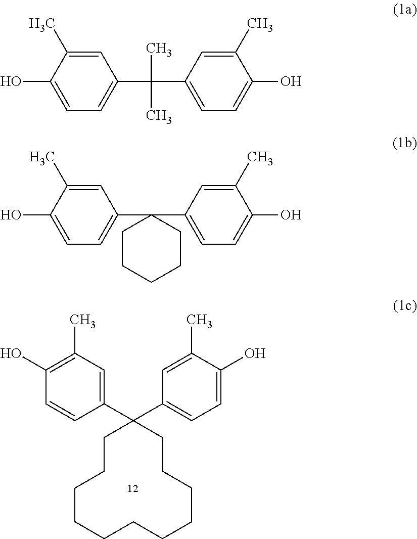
C1(C2(C3=CC=C(O)C(C)=C3)CCCCCCCCCCC2)=CC(C)=C(O)C=C1.C1=C(C)C(O)=CC=C1C(C1=CC=C(O)C(C)=C1)(C)C.C1=C(C)C(O)=CC=C1C1(C2=CC=C(O)C(C)=C2)CCCCC1
